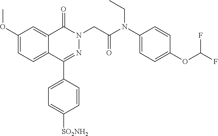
C1(C2=CC=C([SO2NH2])C=C2)=NN(CC(N(C2=CC=C(OC(F)F)C=C2)CC)=O)C(=O)C2=CC(OC)=CC=C12
